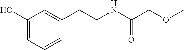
C1(CCNC(COC)=O)=CC(O)=CC=C1
